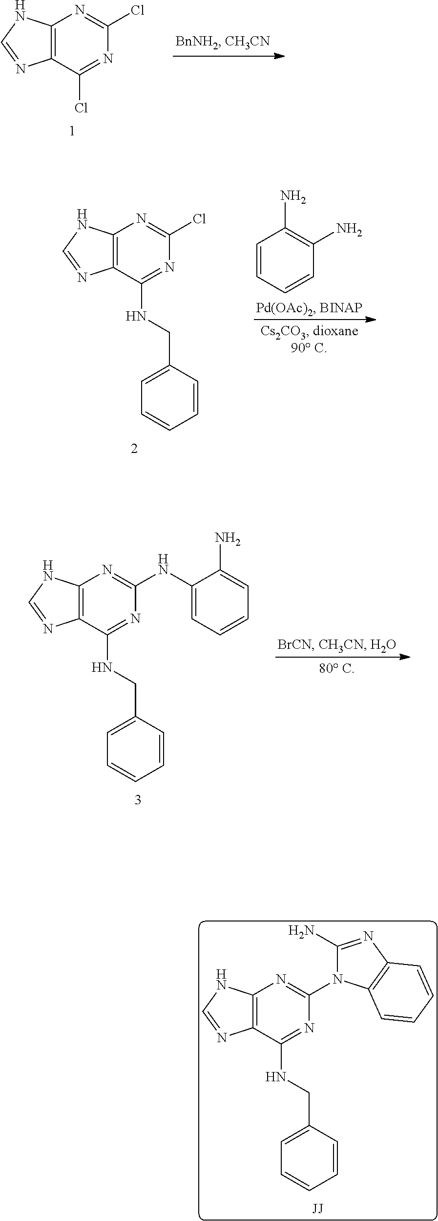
N1=C(NCC2=CC=CC=C2)C2=C(N=C1N1C(N)=NC3=C1C=CC=C3)NC=N2.N1=C(Cl)C2=C(N=C1Cl)NC=N2.N1=C(NCC2=CC=CC=C2)C2=C(N=C1Cl)NC=N2.C1=CC=CC(N)=C1N.N1=C(NCC2=CC=CC=C2)C2=C(N=C1NC1=CC=CC=C1N)NC=N2
